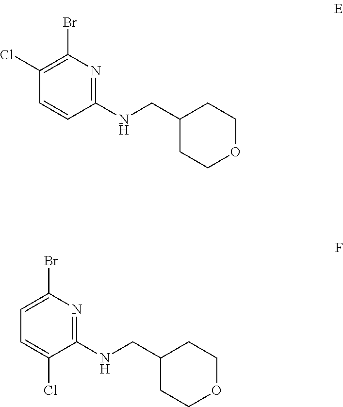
C1(NCC2CCOCC2)=NC(Br)=C(Cl)C=C1.C1(NCC2CCOCC2)=NC(Br)=CC=C1Cl
